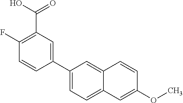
C1(C2=CC=C3C(=C2)C=CC(OC)=C3)=CC(C(=O)O)=C(F)C=C1
